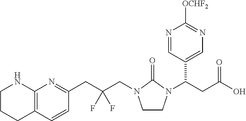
C1CCC2=C(N1)N=C(CC(CN1CCN(C(C3=CN=C([OCHF2])N=C3)CC(O)=O)C1=O)(F)F)C=C2
